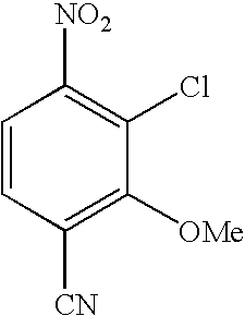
C1=CC([CN])=C([OMe])C(Cl)=C1[NO2]
